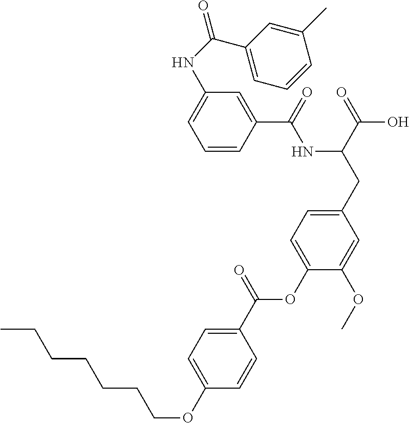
C1=CC(C(=O)NC(CC2=CC=C(OC(C3=CC=C(OCCCCCCC)C=C3)=O)C(OC)=C2)C(=O)O)=CC(NC(=O)C2=CC=CC(C)=C2)=C1
